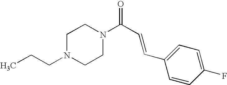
C(N1CCN(C(C=CC2=CC=C(F)C=C2)=O)CC1)CC
